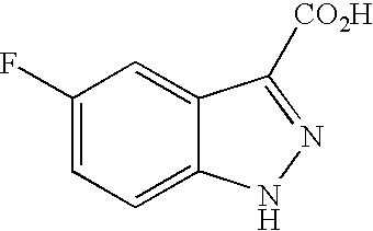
C1(F)=CC=C2C(=C1)C([CO2H])=NN2
